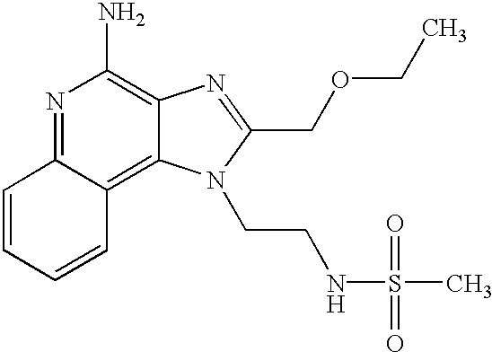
N1=C2C(=C3C(=C1N)N=C(COCC)N3CCNS(C)(=O)=O)C=CC=C2
